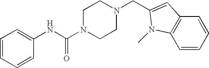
C1=CC=CC(NC(N2CCN(CC3=CC4=C(C=CC=C4)N3C)CC2)=O)=C1
